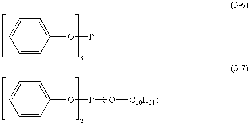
C1=CC(OP)=CC=C1.C1=CC(OPO[C10H21)])=CC=C1
